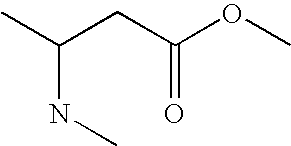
CC(CC(OC)=O)NC
